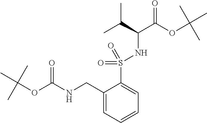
C1(CNC(OC(C)(C)C)=O)=CC=CC=C1S(=O)(=O)NC(C(OC(C)(C)C)=O)C(C)C
